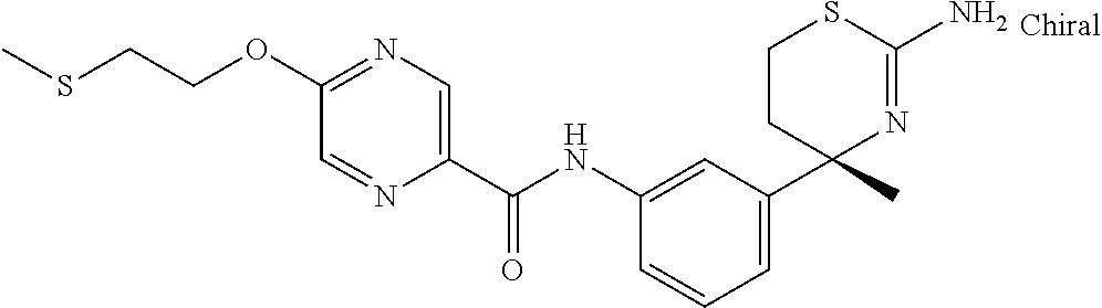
C1(NC(C2=CN=C(OCCSC)C=N2)=O)=CC(C2(C)N=C(N)SCC2)=CC=C1
